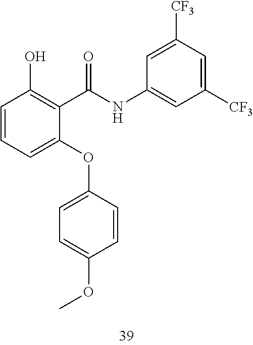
C1=CC=C(OC2=CC=C(OC)C=C2)C(C(NC2=CC([CF3])=CC([CF3])=C2)=O)=C1O
